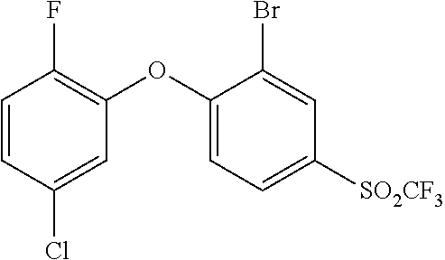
C1=CC(Cl)=CC(OC2=CC=C([SO2CF3])C=C2Br)=C1F
